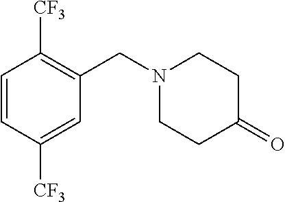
C1=CC([CF3])=CC(CN2CCC(=O)CC2)=C1[CF3]
